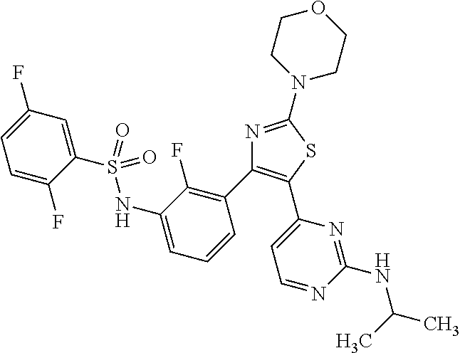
N1=C(N2CCOCC2)SC(C2=CC=NC(NC(C)C)=N2)=C1C1=C(F)C(NS(=O)(C2=CC(F)=CC=C2F)=O)=CC=C1
